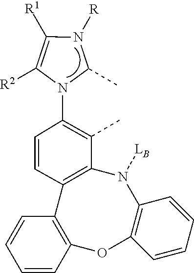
C1([R1])=C([R2])N(C2=C(C)C3=C(C=C2)C2=C(OC4=C(N3[LB])C=CC=C4)C=CC=C2)C(C)N1[R]
